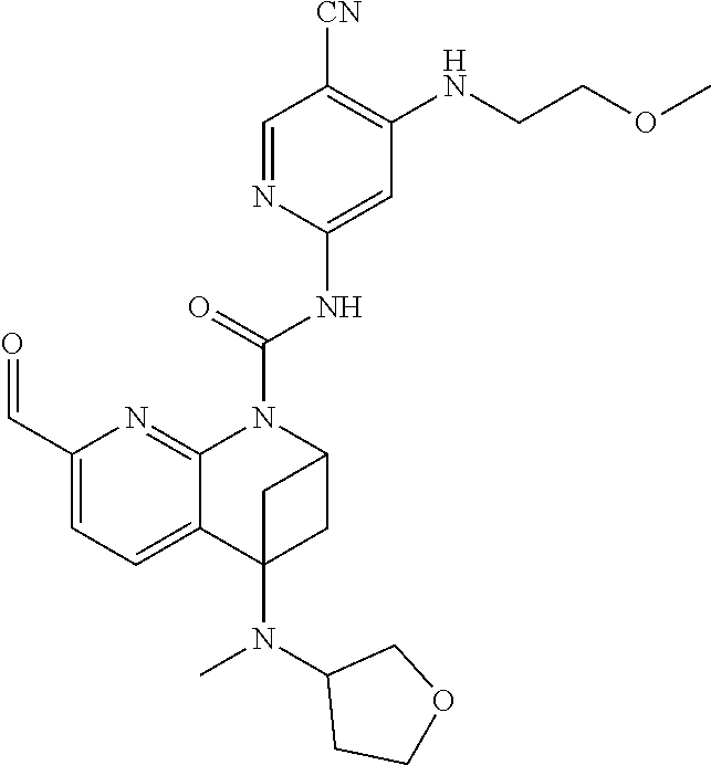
C(NC1=CC(NCCOC)=C([CN])C=N1)(=O)N1C2=NC(C=O)=CC=C2C2(N(C3CCOC3)C)CC1C2
